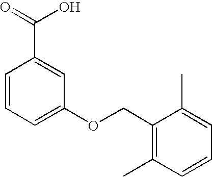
C1=CC=C(OCC2=C(C)C=CC=C2C)C=C1C(=O)O
